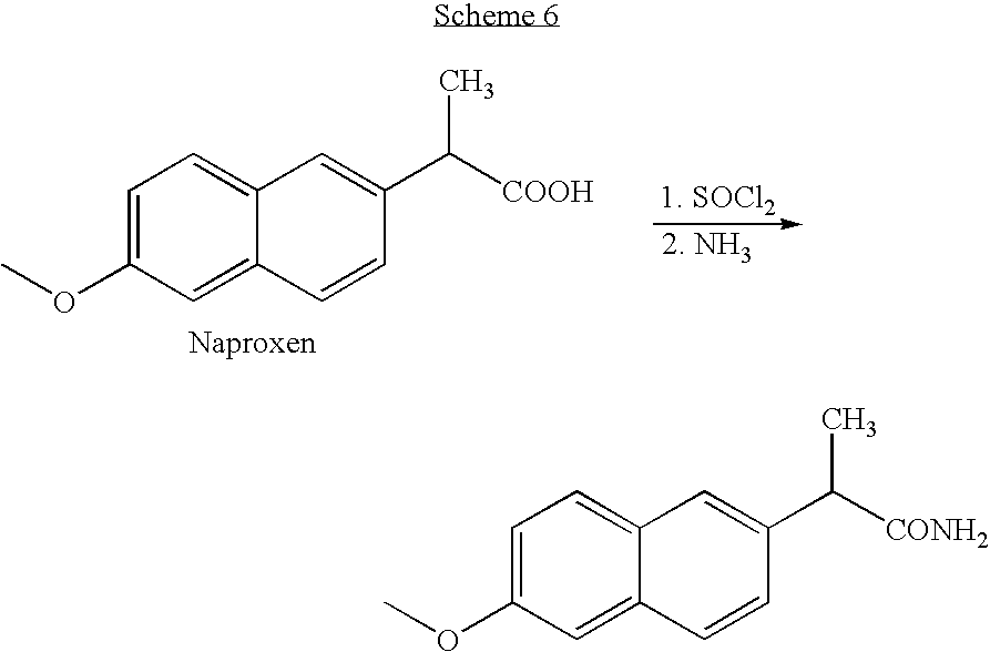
C1=C(OC)C=C2C(=C1)C=C(C([COOH])C)C=C2.C1=C(OC)C=C2C(=C1)C=C(C([CONH2])C)C=C2
